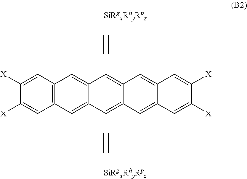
C12=C(C=C3C(=C1)C(C#C[SiRgxRhyRpz])=C1C(=C3C#C[SiRgxRhyRpz])C=C3C(=C1)C=C([X])C([X])=C3)C=C([X])C([X])=C2
